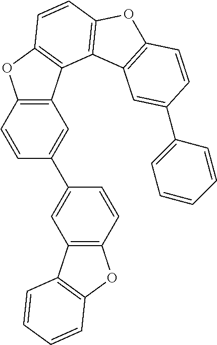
C12=C(C=CC(C3=CC4=C(C=C3)OC3=C4C=CC=C3)=C1)OC1=C2C2=C(C=C1)OC1=C2C=C(C2=CC=CC=C2)C=C1
